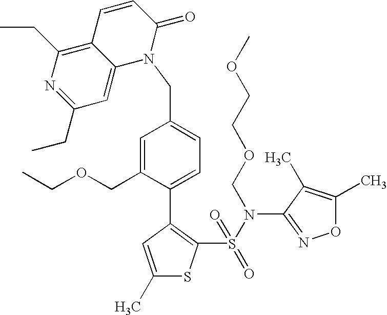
C1(C)=CC(C2=CC=C(CN3C4=CC(CC)=NC(CC)=C4C=CC3=O)C=C2COCC)=C(S(N(C2=NOC(C)=C2C)COCCOC)(=O)=O)S1
